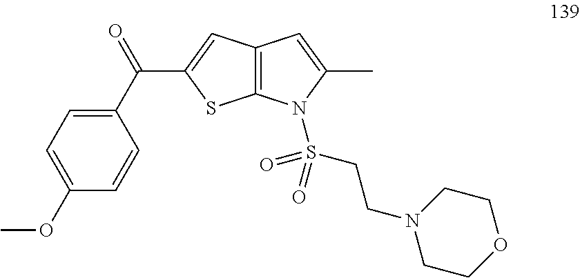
C1(C(=O)C2=CC3=C(S2)N(S(CCN2CCOCC2)(=O)=O)C(C)=C3)=CC=C(OC)C=C1
